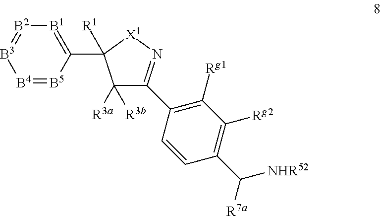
[B1]1=C(C2([R1])C([R3a])([R3b])C(C3=C([Rg1])C([Rg2])=C(C([NHR52])[R7a])C=C3)=N[X1]2)[B5]=[B4][B3]=[B2]1
